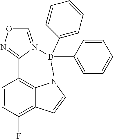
C1=CC(F)=C2C3=C1C1=NOC=N1B(C1=CC=CC=C1)(C1=CC=CC=C1)N3C=C2
